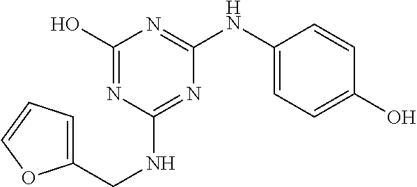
C1(O)=NC(NCC2=CC=CO2)=NC(NC2=CC=C(O)C=C2)=N1
